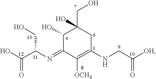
C1(O)C(=NC(C(O)=O)CO)C([OCH3])=C(NCC([OH])=O)CC1(CO)O
